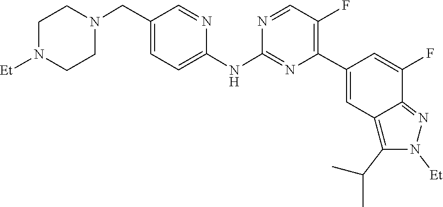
C1CN([Et])CCN1CC1=CC=C(NC2=NC(C3=CC4=C(C(C)C)N([Et])N=C4C(F)=C3)=C(F)C=N2)N=C1
